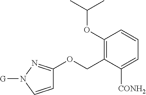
C1(OC(C)C)=C(COC2=NN([G])C=C2)C([CONH2])=CC=C1
